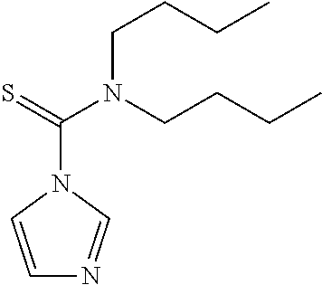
C1=CN(C(=S)N(CCCC)CCCC)C=N1
